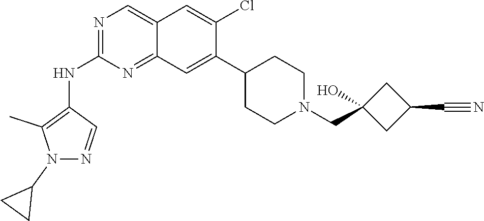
C12=CN=C(NC3=C(C)N(C4CC4)N=C3)N=C1C=C(C1CCN(CC3(O)CC(C#N)C3)CC1)C(Cl)=C2
